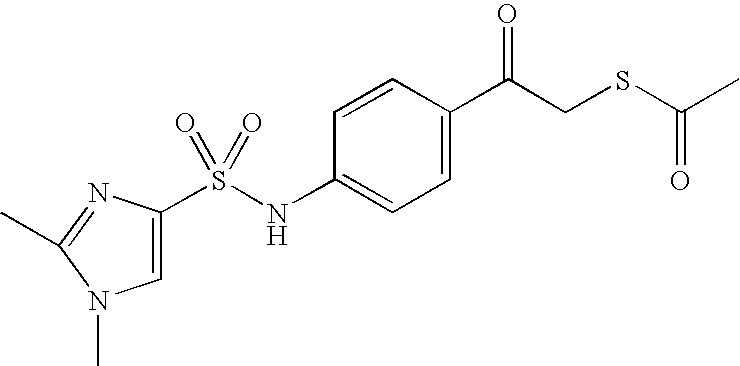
C1=C(S(NC2=CC=C(C(CSC(=O)C)=O)C=C2)(=O)=O)N=C(C)N1C
